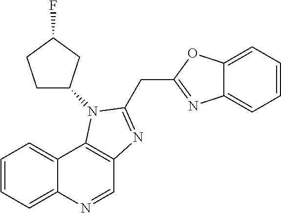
C1=NC2=CC=CC=C2C2=C1N=C(CC1=NC3=CC=CC=C3O1)N2C1CCC(F)C1
